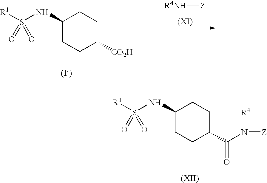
C1(NS([R1])(=O)=O)CCC([CO2H])CC1.[R4NH][Z].C1(NS([R1])(=O)=O)CCC(C(N([Z])[R4])=O)CC1
